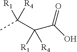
CC(C(C(O)=O)([R4])[R1])([R1])[R4]
